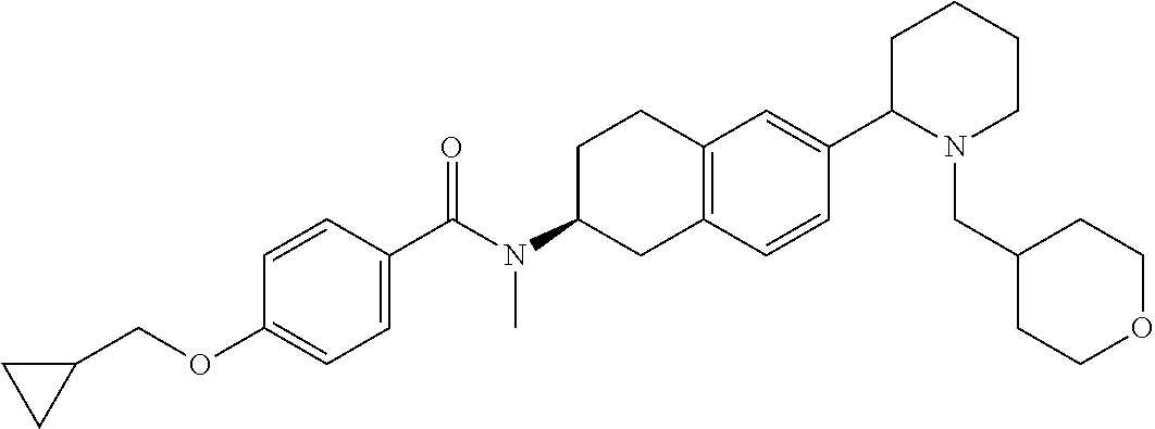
C1=CC(C(N(C2CC3=C(CC2)C=C(C2N(CC4CCOCC4)CCCC2)C=C3)C)=O)=CC=C1OCC1CC1
